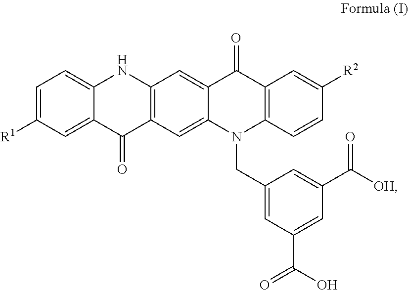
C1=C([R1])C=C2C(=C1)NC1=C(C2=O)C=C2C(=C1)C(=O)C1=C(N2CC2=CC(C(O)=O)=CC(C([OH])=O)=C2)C=CC([R2])=C1
